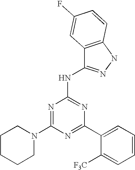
N1=C(C2=CC=CC=C2[F3C])N=C(NC2=NNC3=C2C=C(F)C=C3)N=C1N1CCCCC1
